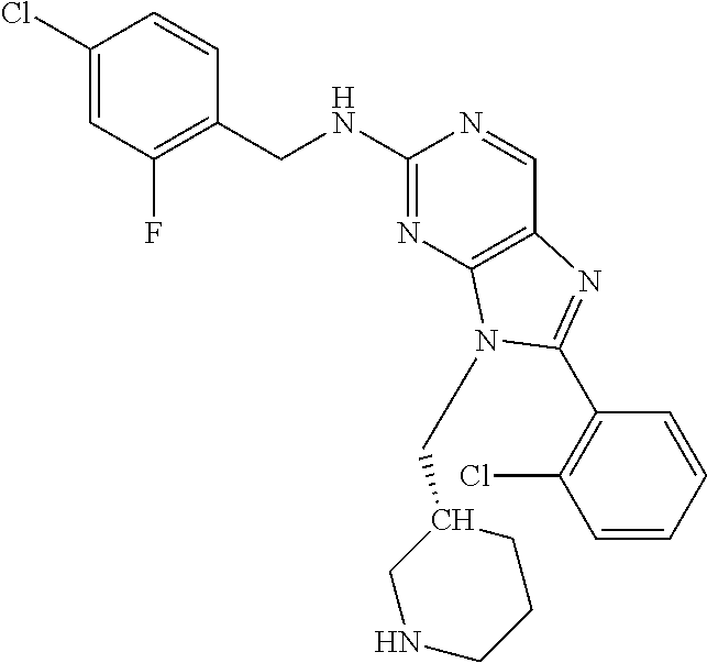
C1(Cl)=CC(F)=C(CNC2=NC3=C(C=N2)N=C(C2=C(Cl)C=CC=C2)N3CC2CNCCC2)C=C1
